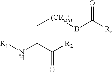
[R1]NC(C(=O)[R2])C[(CRa)n]BC([R])=O
